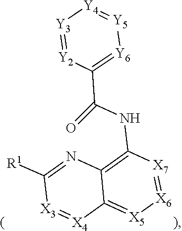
[Y3]1=[Y2]C(C(NC2=C3C(=[X5][X6]=[X7]2)[X4]=[X3]C([R1])=N3)=O)=[Y6][Y5]=[Y4]1
